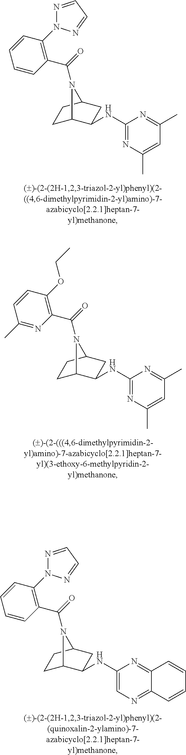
C1=C(C)N=C(NC2C3CCC(C2)N3C(=O)C2=C(N3N=CC=N3)C=CC=C2)N=C1C.C1=C(C)N=C(NC2C3CCC(C2)N3C(=O)C2=C(OCC)C=CC(C)=N2)N=C1C.C12=NC=C(NC3C4CCC(C3)N4C(=O)C3=C(N4N=CC=N4)C=CC=C3)N=C1C=CC=C2
